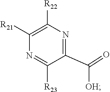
C1([R21])=C([R22])N=C(C([OH])=O)C([R23])=N1
